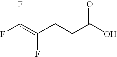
C(CCC(O)=O)(=C(F)F)F
